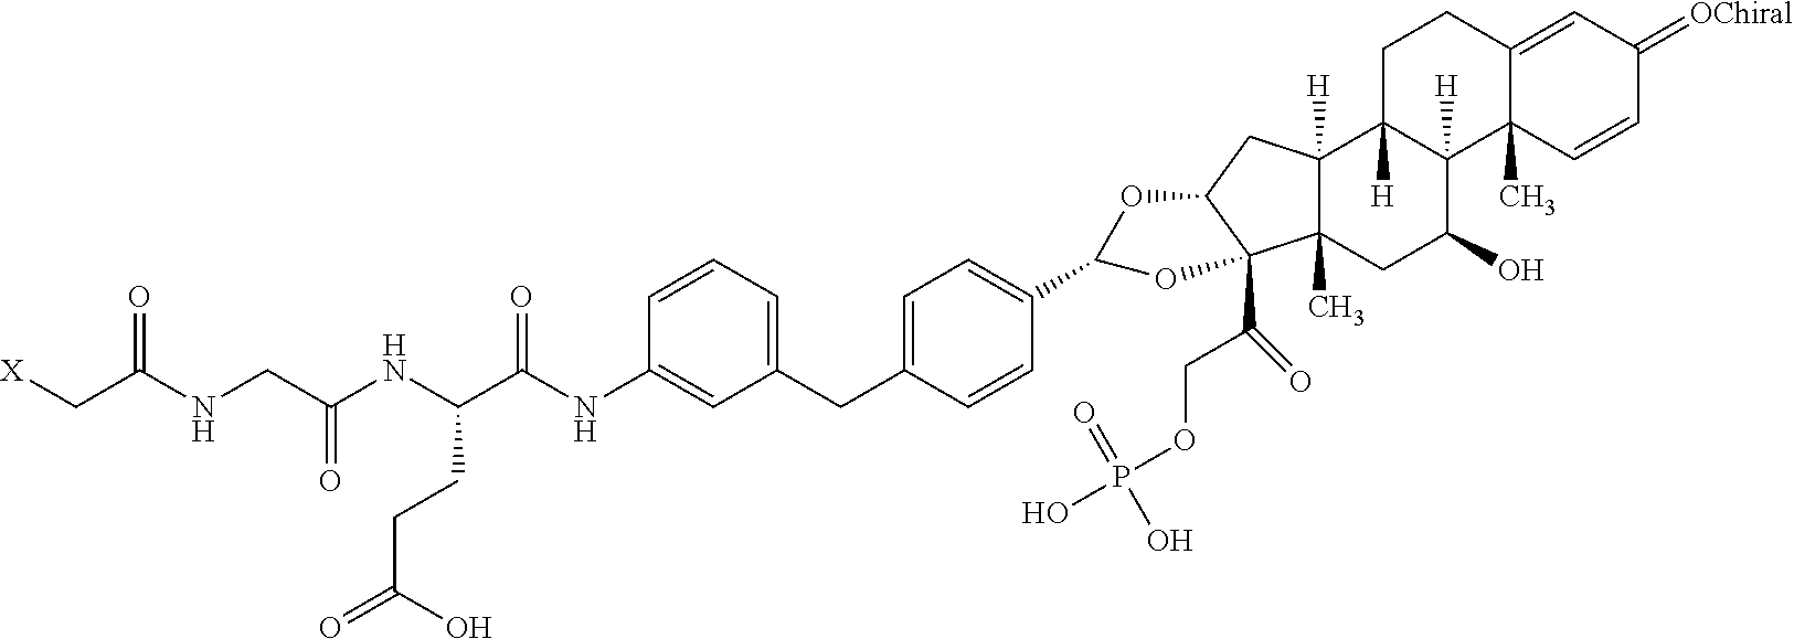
C(CNC(C[X])=O)(=O)NC(C(NC1=CC(CC2=CC=C(C3OC4(C(COP(O)(O)=O)=O)C5(C)C([H])(CC4O3)C3([H])C([H])(C(O)C5)C4(C)C(=CC(=[OChiral])C=C4)CC3)C=C2)=CC=C1)=O)CCC(=O)O
